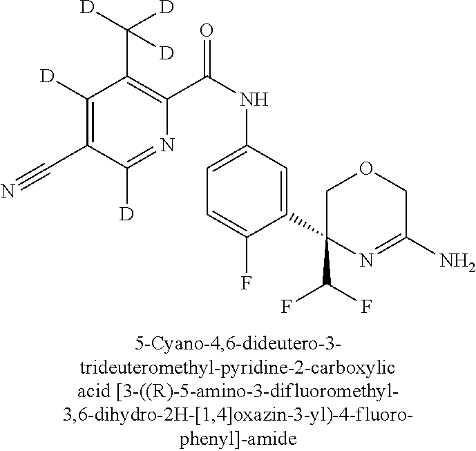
C1(C(F)F)(C2=CC(NC(=O)C3=C(C([D])([D])[D])C([D])=C(C#N)C([D])=N3)=CC=C2F)N=C(N)COC1
